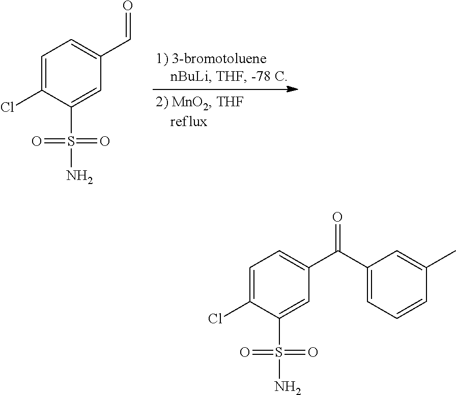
C1=C(Cl)C(S(N)(=O)=O)=CC(C=O)=C1.C1=C(Cl)C(S(N)(=O)=O)=CC(C(C2=CC=CC(C)=C2)=O)=C1
